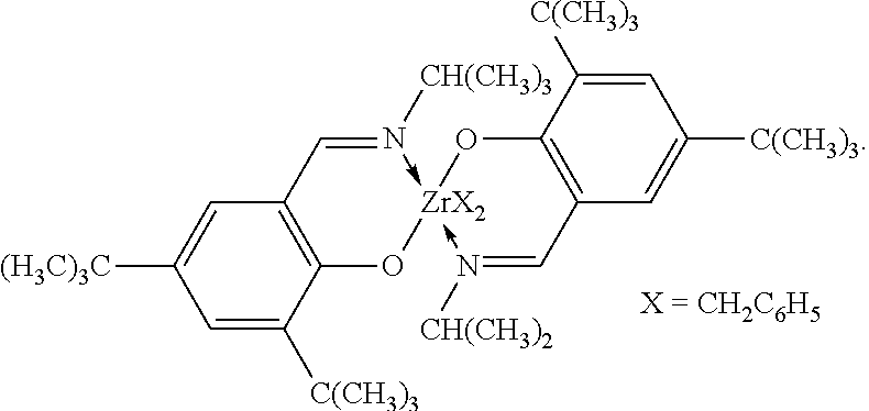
C1=C([(H3C)3C])C=C([C(CH3)3])C2=C1C=N([CH(CH3)3])->[ZrX2]1(-N([CH(CH3)2])=CC3=C(O1)C([C(CH3)3])=CC([C(CH3)3])=C3)O2
